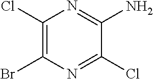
C1(Cl)=C(Br)N=C(Cl)C(N)=N1
